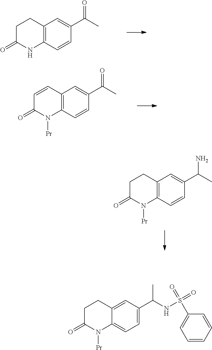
C12=C(C=CC(C(=O)C)=C1)NC(=O)CC2.C12=C(C=CC(C(C)=O)=C1)N([Pr])C(=O)C=C2.C12=CC(C(NS(C3=CC=CC=C3)(=O)=O)C)=CC=C1N([Pr])C(=O)CC2.C12=C(C=CC(C(C)N)=C1)N([Pr])C(=O)CC2
